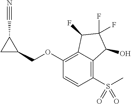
O(C1=C2C(=C(S(C)(=O)=O)C=C1)C(O)C(F)(F)C2F)CC1C(C#N)C1
